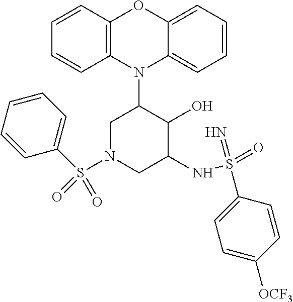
N1(C2CN(S(=O)(C3=CC=CC=C3)=O)CC(NS(=O)(=N)C3=CC=C([OCF3])C=C3)C2O)C2=C(C=CC=C2)OC2=CC=CC=C12
